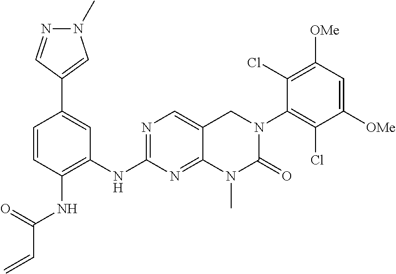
C1([OMe])=CC([OMe])=C(Cl)C(N2C(=O)N(C)C3=NC(NC4=C(NC(C=C)=O)C=CC(C5=CN(C)N=C5)=C4)=NC=C3C2)=C1Cl
